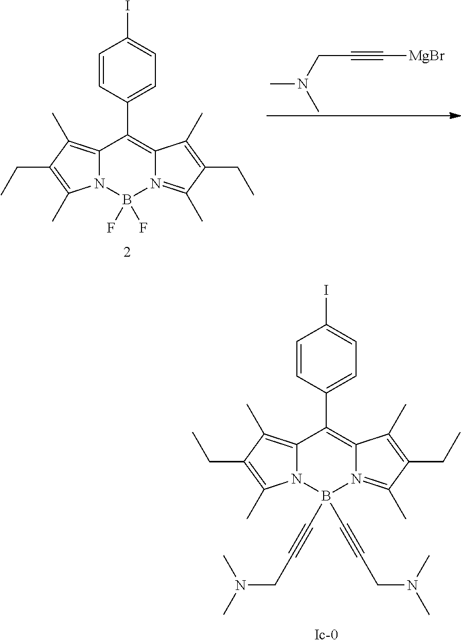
C12=C(C)C(CC)=C(C)N1B(F)(F)N1=C(C)C(CC)=C(C)C1=C2C1=CC=C(I)C=C1.CN(CC#C[MgBr])C.C12=C(C)C(CC)=C(C)N1B(C#CCN(C)C)(C#CCN(C)C)N1=C(C)C(CC)=C(C)C1=C2C1=CC=C(I)C=C1
